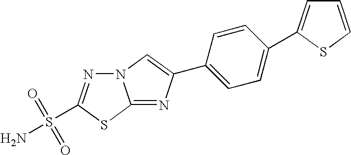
N12N=C(S(=O)(=O)N)SC1=NC(C1=CC=C(C3=CC=CS3)C=C1)=C2
